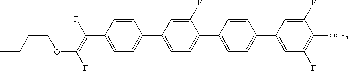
C(C1=CC=C(C2=CC=C(C3=CC=C(C4=CC(F)=C([OCF3])C(F)=C4)C=C3)C(F)=C2)C=C1)(=C(F)OCCCC)F
